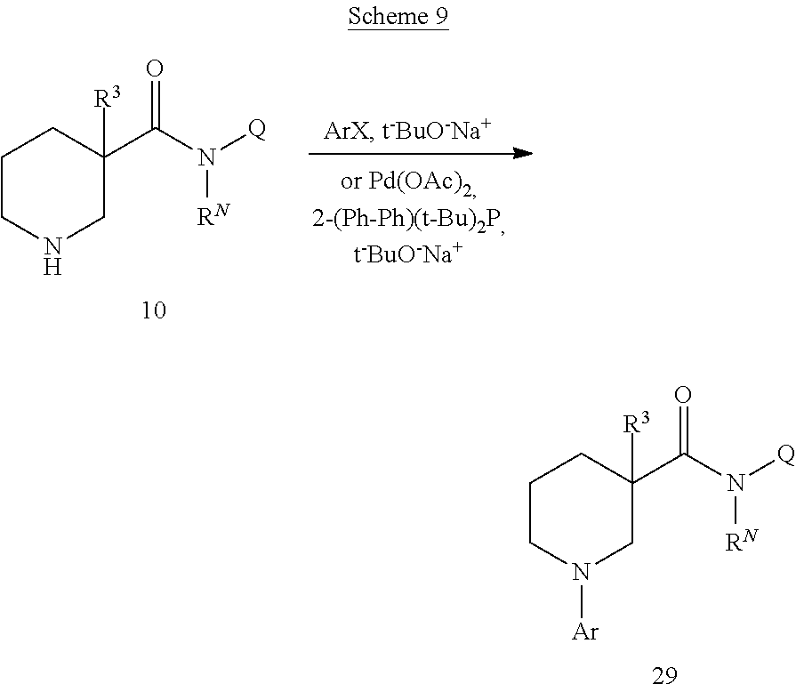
C1CN([Ar])CC([R3])(C(=O)N([Q])[RN])C1.C1CNCC([R3])(C(=O)N([Q])[RN])C1
